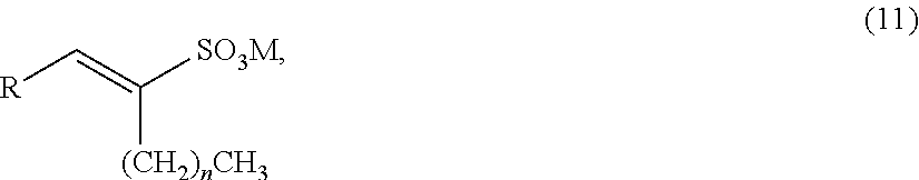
[R]C=C([SO3M])[(CH2)nCH3]
